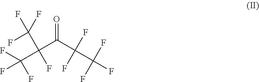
C(C(C(F)(F)C(F)(F)F)=O)(C(F)(F)F)(F)C(F)(F)F
